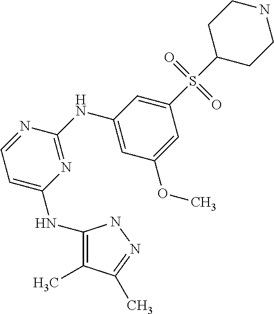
N(C1=C(C)C(C)=NN1)C1=CC=NC(NC2=CC(OC)=CC(S(=O)(=O)C3CCNCC3)=C2)=N1
